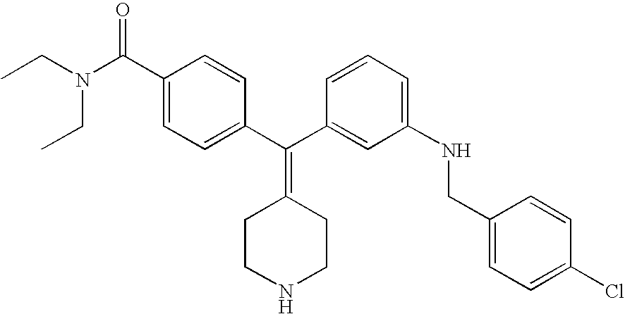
CCN(CC)C(C1=CC=C(C(C2=CC(NCC3=CC=C(Cl)C=C3)=CC=C2)=C2CCNCC2)C=C1)=O
